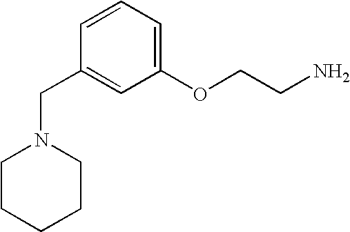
C1=CC=C(OCCN)C=C1CN1CCCCC1
